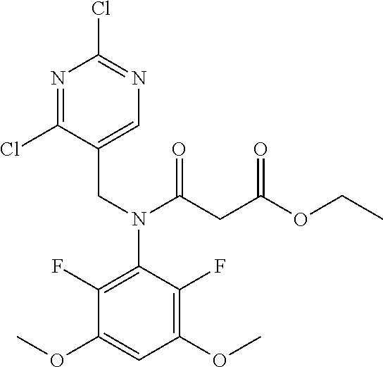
N1=C(Cl)C(CN(C2=C(F)C(OC)=CC(OC)=C2F)C(CC(OCC)=O)=O)=CN=C1Cl
